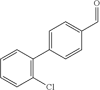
C1(Cl)=C(C2=CC=C(C=O)C=C2)C=CC=C1
